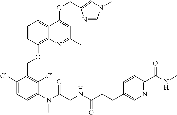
C1=CC(OCC2=C(Cl)C(N(C(CNC(CCC3=CN=C(C(=O)NC)C=C3)=O)=O)C)=CC=C2Cl)=C2C(=C1)C(OCC1=CN(C)C=N1)=CC(C)=N2
